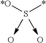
[*O]S*.O.O
